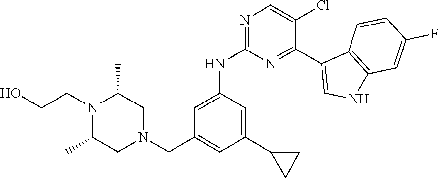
N1(CCO)C(C)CN(CC2=CC(C3CC3)=CC(NC3=NC=C(Cl)C(C4=CNC5=C4C=CC(F)=C5)=N3)=C2)CC1C
